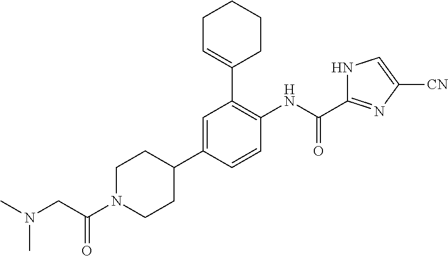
C1=C(C2CCN(C(CN(C)C)=O)CC2)C=CC(NC(=O)C2=NC([CN])=CN2)=C1C1=CCCCC1
